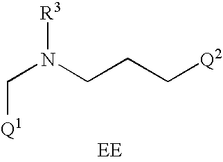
C(N(CCC[Q2])[R3])[Q1].[EE]
